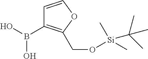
B(C1=C(CO[Si](C)(C)C(C)(C)C)OC=C1)(O)O
